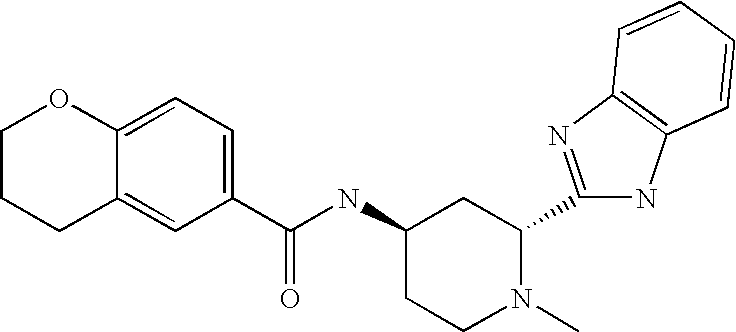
C1(C(NC2CCN(C)C(C3=NC4=C(N3)C=CC=C4)C2)=O)=CC=C2C(=C1)CCCO2
